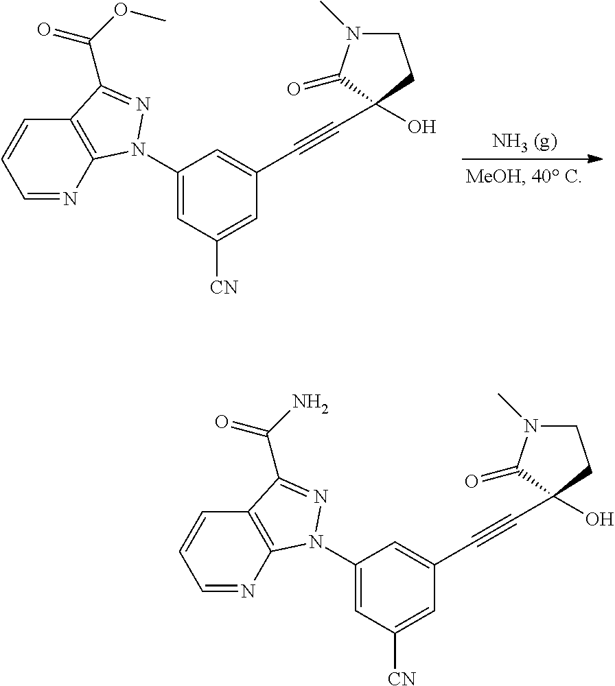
C1(N2C3=C(C=CC=N3)C(C(=O)OC)=N2)=CC([CN])=CC(C#CC2(O)C(=O)N(C)CC2)=C1.C1(N2C3=C(C=CC=N3)C(C(=O)N)=N2)=CC([CN])=CC(C#CC2(O)C(=O)N(C)CC2)=C1
